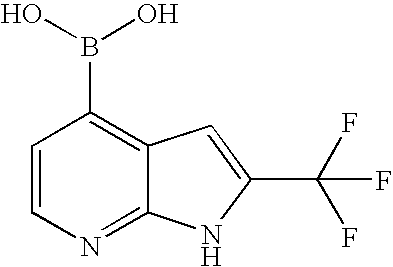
C1=CN=C2C(=C1B(O)O)C=C(C(F)(F)F)N2
